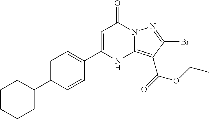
C1=C(C2CCCCC2)C=CC(C2=CC(=O)N3C(=C(C(=O)OCC)C(Br)=N3)N2)=C1
